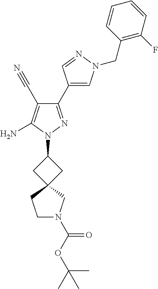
C1(C2=CN(CC3=C(F)C=CC=C3)N=C2)=NN(C2CC3(C2)CN(C(OC(C)(C)C)=O)CC3)C(N)=C1C#N
